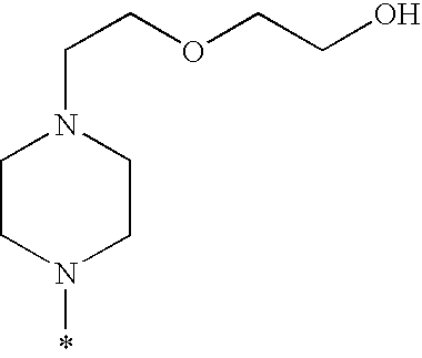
*N1CCN(CCOCCO)CC1
